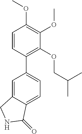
C1=C2C(=CC=C1C1=C(OCC(C)C)C(OC)=C(OC)C=C1)C(=O)NC2
